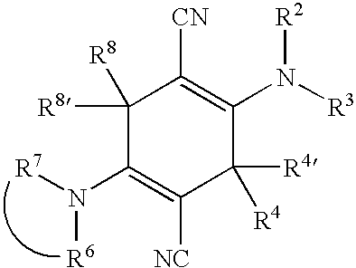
C1(N([R7])[R6])=C([NC])C([R4])([R4])C(N([R3])[R2])=C([CN])C1([R8])[R8]
